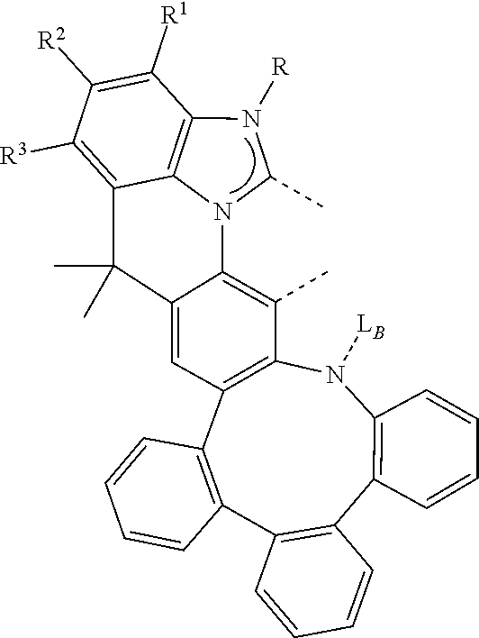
C12=C3N(C4=C(C)C5=C(C6=C(C7=C(C8=C(N5[LB])C=CC=C8)C=CC=C7)C=CC=C6)C=C4C(C)(C)C3=C([R3])C([R2])=C1[R1])C(C)N2[R]
